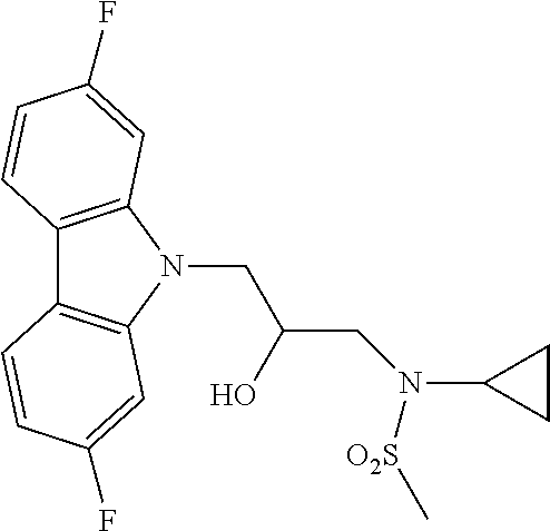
C12=C(N(CC(CN(C3CC3)[O2S]C)O)C3=C1C=CC(F)=C3)C=C(F)C=C2
